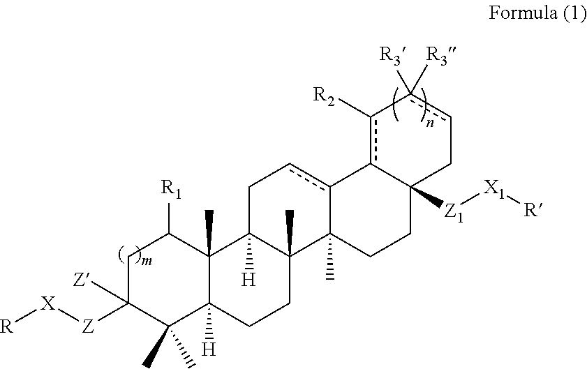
C1C([Z][X][R])([Z])C(C)(C)C2([H])C(C)(C1[R1])C1([H])C(C)(CC2)C2(C)c(cC1)-c1c([R2])-c([R3])([R3])cCC1([Z1][X1][R])CC2
